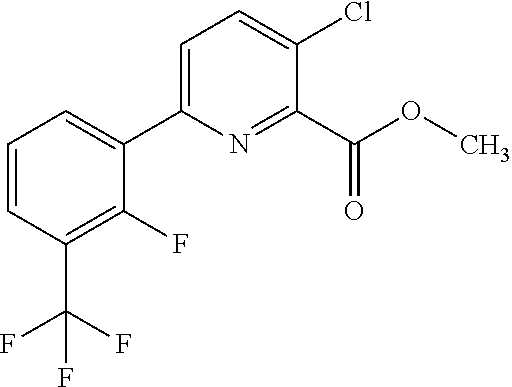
C1(C(OC)=O)=NC(C2=CC=CC(C(F)(F)F)=C2F)=CC=C1Cl
